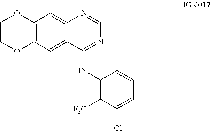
C1COC2=C(O1)C=C1C(=C2)C(NC2=C([F3C])C(Cl)=CC=C2)=NC=N1
